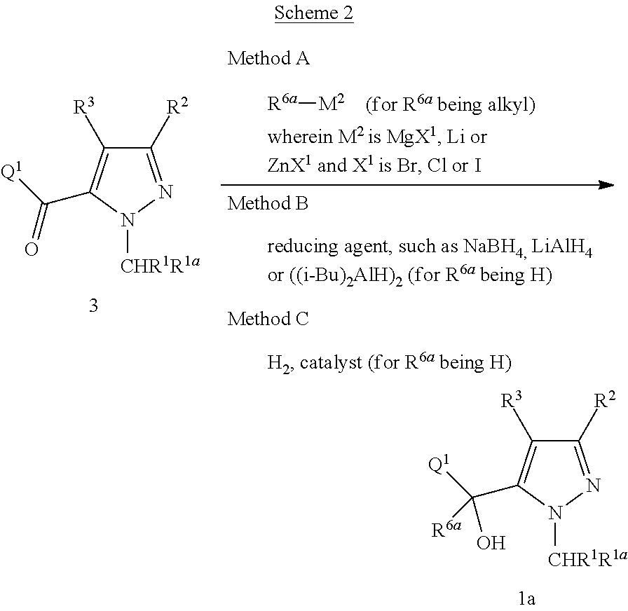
C1([R2])=NN([CHR1R1a])C(C([Q1])(O)[R6a])=C1[R3].C1([R2])=NN([CHR1R1a])C(C([Q1])=O)=C1[R3].[R6a][M2]
